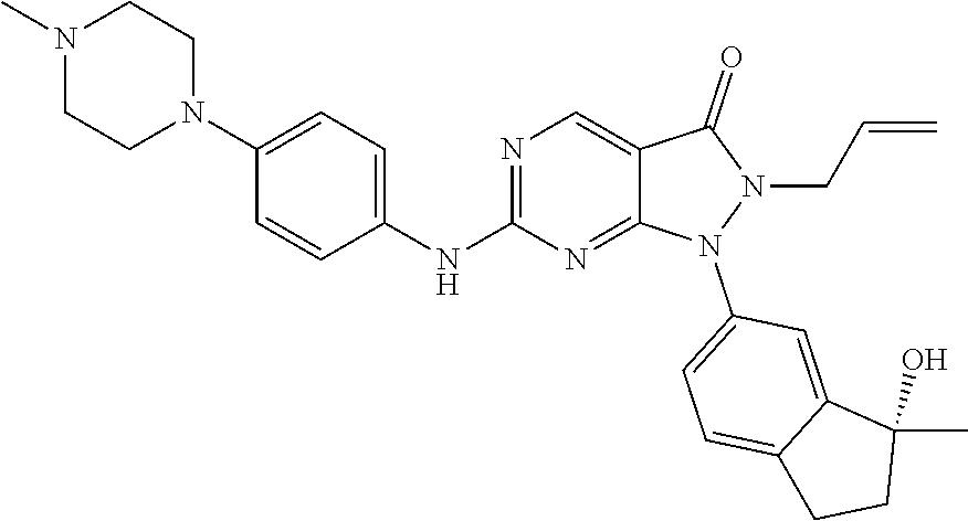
N1(C)CCN(C2=CC=C(NC3=NC=C4C(=N3)N(C3=CC=C5C(=C3)C(C)(O)CC5)N(CC=C)C4=O)C=C2)CC1
